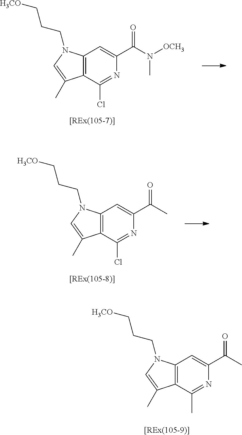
C12=C(C(Cl)=NC(C(N([OCH3])C)=O)=C1)C(C)=CN2CCC[H3CO].C12=C(C(Cl)=NC(C(C)=O)=C1)C(C)=CN2CCC[H3CO].C12=C(C(C)=NC(C(C)=O)=C1)C(C)=CN2CCC[H3CO]
